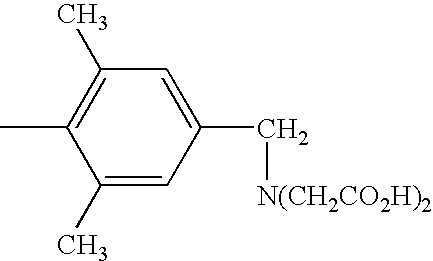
CC1=C(C)C=C(C[N(CH2CO2H)2])C=C1C
